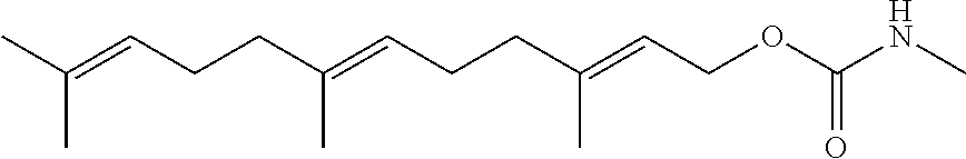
C(C=C(CCC=C(CCC=C(C)C)C)C)OC(NC)=O
